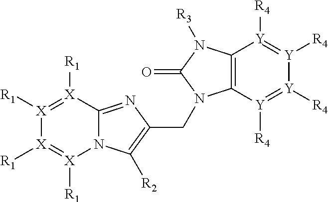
N12C(=NC(CN3C4=C(N([R3])C3=O)[Y]([R4])=[Y]([R4])[Y]([R4])=[Y]4[R4])=C1[R2])[X]([R1])=[X]([R1])[X]([R1])=[X]2[R1]
